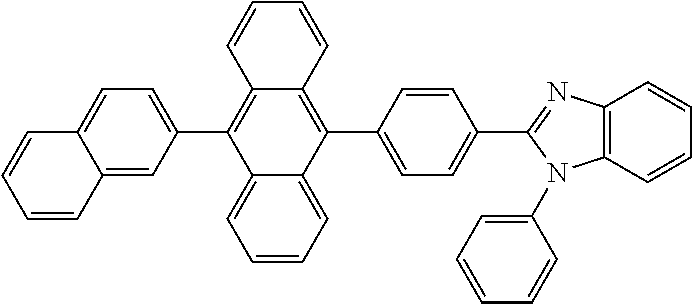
C1=CC=C2C(=C1)C(C1=CC=C3C(=C1)C=CC=C3)=C1C(=C2C2=CC=C(C3=NC4=C(N3C3=CC=CC=C3)C=CC=C4)C=C2)C=CC=C1
